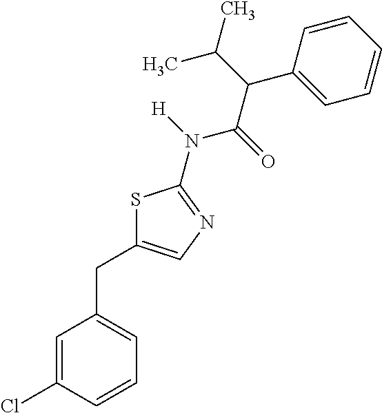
C1=CC(Cl)=CC(CC2=CN=C(N([H])C(=O)C(C(C)C)C3=CC=CC=C3)S2)=C1
